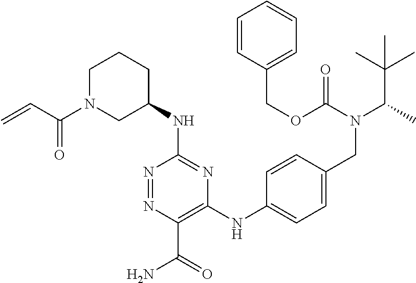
C1(NC2CCCN(C(C=C)=O)C2)=NC(NC2=CC=C(CN(C(C)C(C)(C)C)C(OCC3=CC=CC=C3)=O)C=C2)=C(C(=O)N)N=N1
